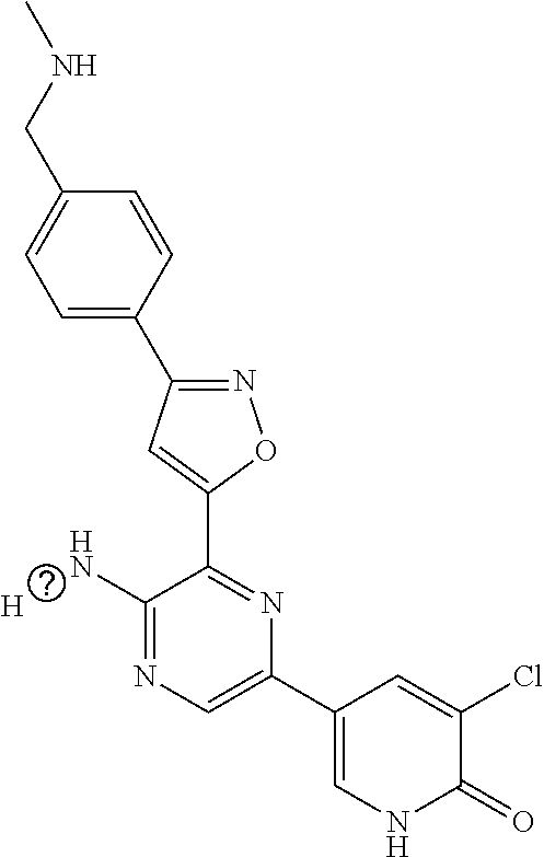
C1=C(C2=NOC(C3=NC(C4=CNC(=O)C(Cl)=C4)=CN=C3N)=C2)C=CC(CNC)=C1.[H]
